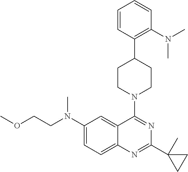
C1(N(CCOC)C)=CC=C2C(=C1)C(N1CCC(C3=C(N(C)C)C=CC=C3)CC1)=NC(C1(C)CC1)=N2
